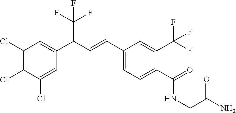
C1(Cl)=C(Cl)C(Cl)=CC(C(C=CC2=CC=C(C(NCC(N)=O)=O)C(C(F)(F)F)=C2)C(F)(F)F)=C1
